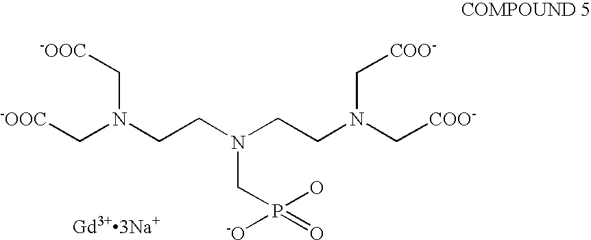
[-OOC]CN(C[-OOC])CCN(CCN(C[COO-])C[COO-])CP([-O])(O)=O.[Gd3+3Na+]
